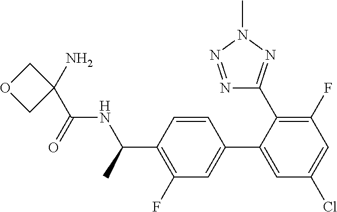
N1=NN(C)N=C1C1=C(F)C=C(Cl)C=C1C1=CC(F)=C(C(C)NC(C2(N)COC2)=O)C=C1
